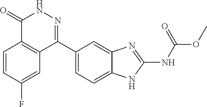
O(C)C(=O)NC1=NC2=CC(C3=NNC(=O)C4=C3C=C(F)C=C4)=CC=C2N1
